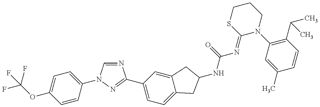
FC(OC1=CC=C(N2C=NC(C3=CC=C4C(=C3)CC(NC(=O)N=C3N(C5=C(C(C)C)C=CC(C)=C5)CCCS3)C4)=N2)C=C1)(F)F
